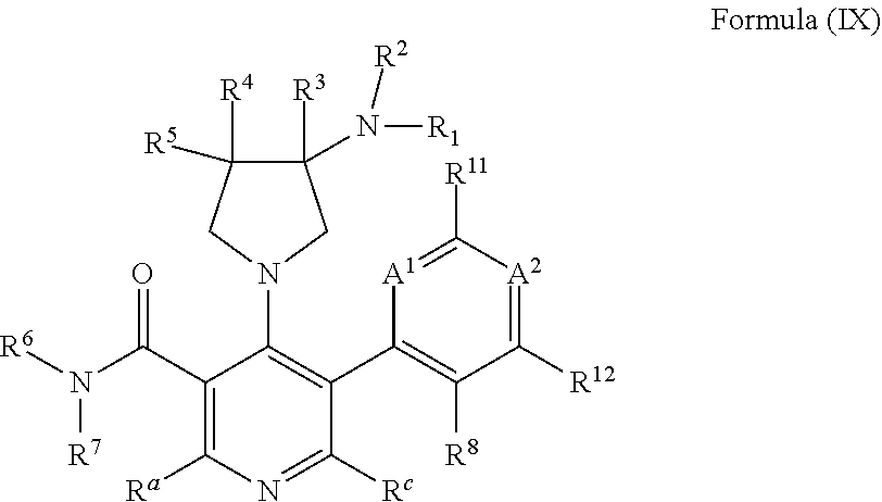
C1([R3])(N([R2])[R1])C([R4])([R5])CN(C2=C(C3=C([R8])C([R12])=[A2]C([R11])=[A1]3)C([Rc])=NC([Ra])=C2C(N([R6])[R7])=O)C1
